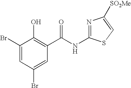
C1(Br)=CC(Br)=CC(C(NC2=NC([SO2Me])=CS2)=O)=C1O
